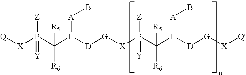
[Q][X]P(C([L]([D][G][X]P(C([L]([D][G][X][Q'])[A]B)([R5])[R6])([Z])=[Y])[A]B)([R6])[R5])([Z])=[Y]
